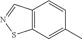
C12=C(C=C(C)C=C1)SN=C2
